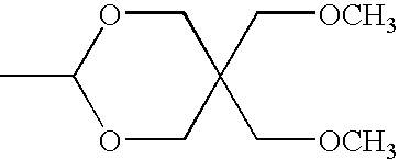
CC1OCC(C[OCH3])(C[OCH3])CO1
